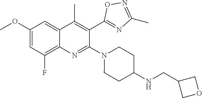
C12=C(F)C=C(OC)C=C1C(C)=C(C1=NC(C)=NO1)C(N1CCC(NCC3COC3)CC1)=N2
